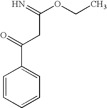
C1=CC=CC=C1C(=O)CC(OCC)=N
